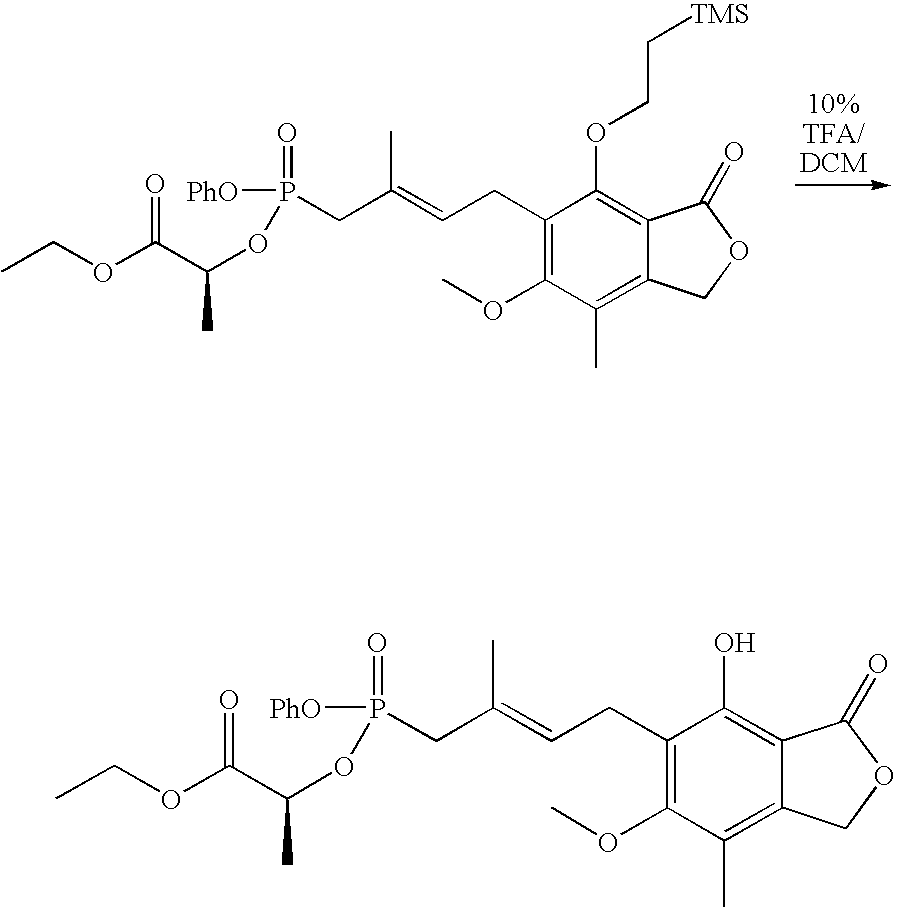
C1(CC=C(CP(=O)(OC(C)C(OCC)=O)[PhO])C)=C(OC)C(C)=C2C(=C1OCC[TMS])C(=O)OC2.C1(CC=C(CP(=O)(OC(C)C(OCC)=O)[PhO])C)=C(OC)C(C)=C2C(=C1O)C(=O)OC2
